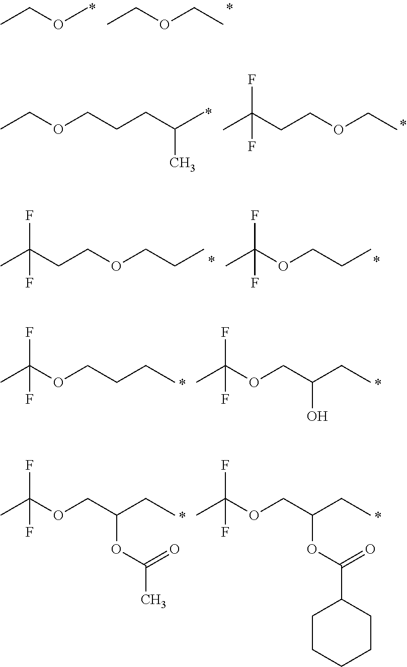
CCOCC.CCOC.CC(CCOCC)(F)F.CCOCCCC(C)C.CC(CCOCCC)(F)F.CC(OCCC)(F)F.CC(OCCCC)(F)F.CC(OCC(CC)O)(F)F.CC(OCC(CC)OC(C)=O)(F)F.CC(OCC(CC)OC(C1CCCCC1)=O)(F)F
